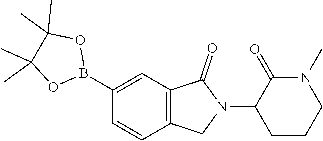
CC1(C)C(C)(C)OB(C2=CC3=C(CN(C4CCCN(C)C4=O)C3=O)C=C2)O1
